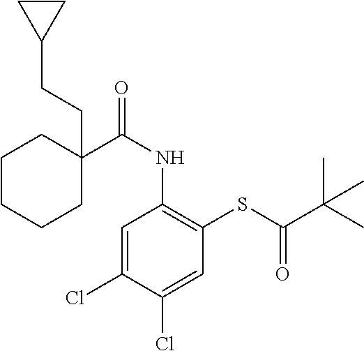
C1=C(Cl)C(Cl)=CC(SC(C(C)(C)C)=O)=C1NC(=O)C1(CCC2CC2)CCCCC1
